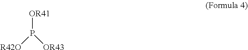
[OR41]P([R42O])[OR43]
